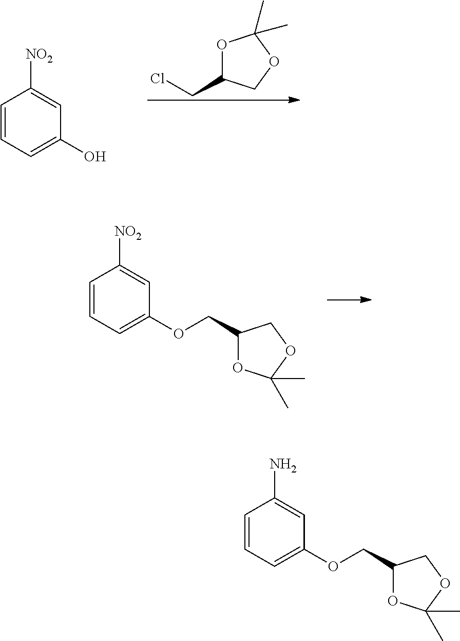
O1C(CCl)COC1(C)C.C1(O)=CC=CC([NO2])=C1.C1(OCC2OC(C)(C)OC2)=CC=CC([NO2])=C1.C1(OCC2OC(C)(C)OC2)=CC=CC(N)=C1
